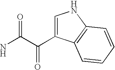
C1=C(C(C(N)=O)=O)C2=C(N1)C=CC=C2
